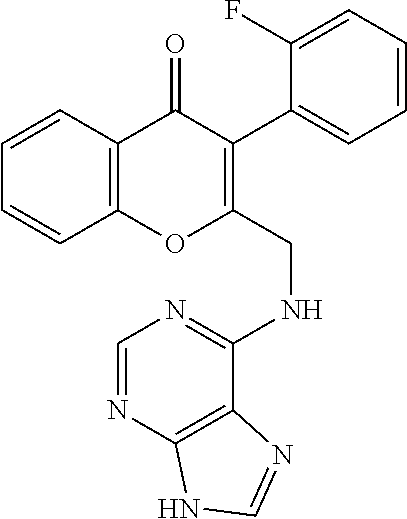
C1=CC2=C(C=C1)C(=O)C(C1=CC=CC=C1F)=C(CNC1=NC=NC3=C1N=CN3)O2
